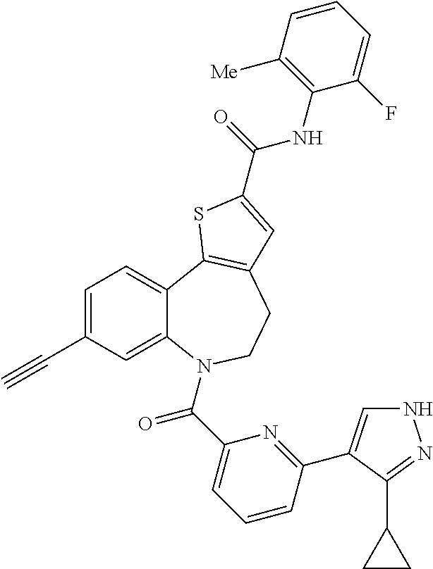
C1=C(C#C)C=C2C(=C1)C1=C(CCN2C(C2=CC=CC(C3=CNN=C3C3CC3)=N2)=O)C=C(C(=O)NC2=C([Me])C=CC=C2F)S1
